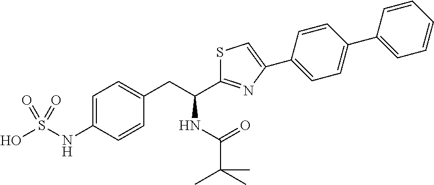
C(CC1=CC=C(NS(O)(=O)=O)C=C1)(NC(=O)C(C)(C)C)C1=NC(C2=CC=C(C3=CC=CC=C3)C=C2)=CS1
